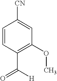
C1=CC(C([H])=O)=C(OC)C=C1[CN]
